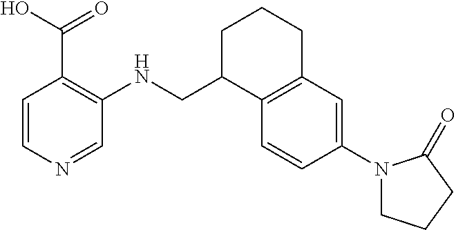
C1=CN=CC(NCC2C3=C(CCC2)C=C(N2CCCC2=O)C=C3)=C1C(O)=O
